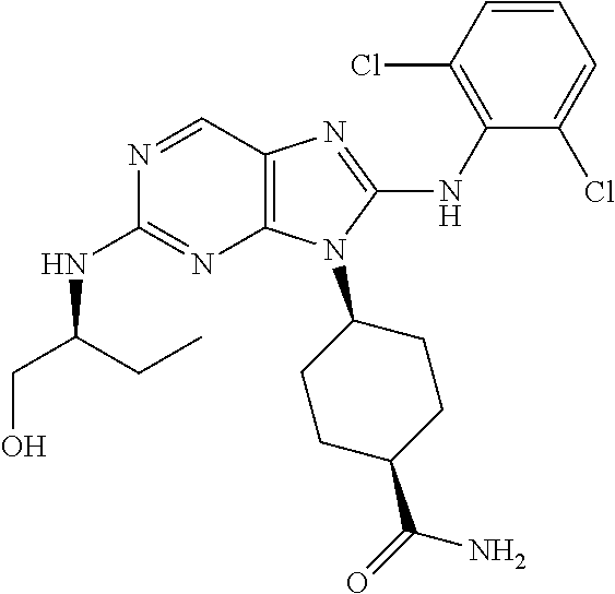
N1=CC2=C(N=C1NC(CO)CC)N(C1CCC(C(=O)N)CC1)C(NC1=C(Cl)C=CC=C1Cl)=N2
